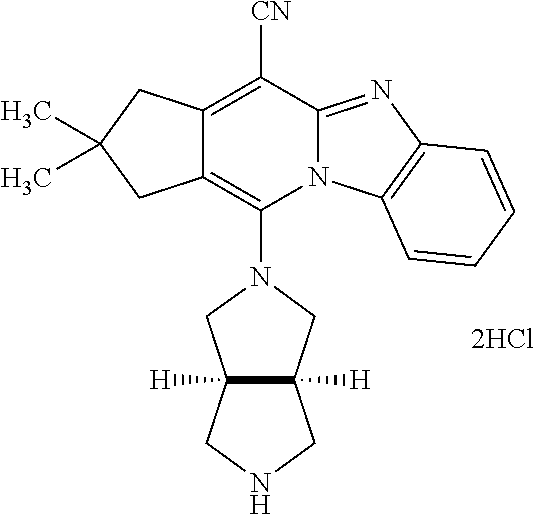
C12=C([CN])C3=NC4=C(N3C(N3CC5([H])C([H])(C3)CNC5)=C1CC(C)(C)C2)C=CC=C4.[2HCl]
